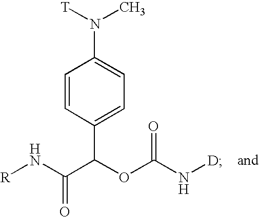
C1=CC(C(C(N[R])=O)OC(N[D])=O)=CC=C1N([T])C
